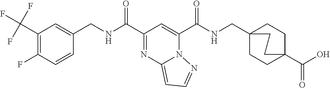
C1(C(F)(F)F)=C(F)C=CC(CNC(C2=NC3=CC=NN3C(C(NCC34CCC(C(O)=O)(CC3)CC4)=O)=C2)=O)=C1
